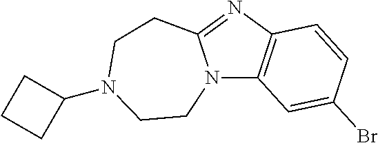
N12C3=C(N=C1CCN(C1CCC1)CC2)C=CC(Br)=C3
